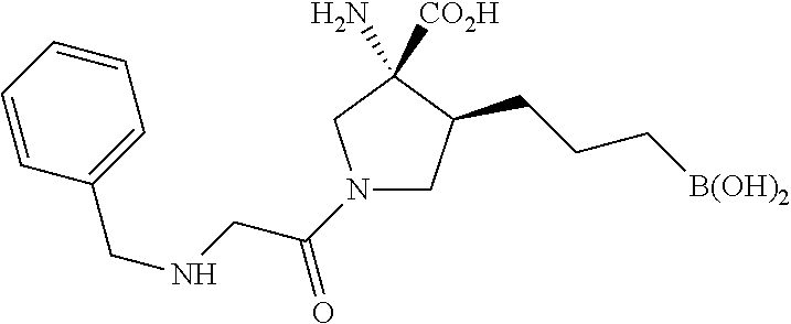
N1(C(CNCC2=CC=CC=C2)=O)CC(CCC[B(OH)2])C(N)([CO2H])C1
